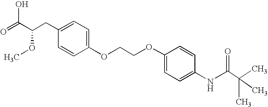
C1=C(OCCOC2=CC=C(NC(C(C)(C)C)=O)C=C2)C=CC(CC(C(=O)O)OC)=C1
